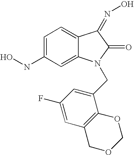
C1=C(NO)C=C2C(=C1)C(=NO)C(=O)N2CC1=CC(F)=CC2=C1OCOC2
